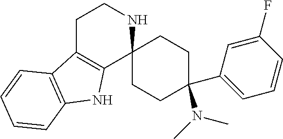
C1C2=C(C3(NC1)CCC(C1=CC=CC(F)=C1)(N(C)C)CC3)NC1=C2C=CC=C1
